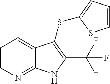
C1=CN=C2C(=C1)C(SC1=CC=CS1)=C(C(F)(F)F)N2
